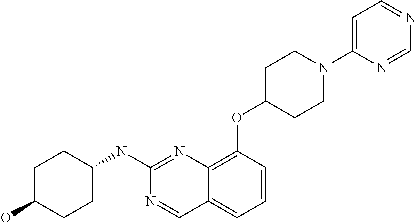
C1C(O)CCC(NC2=NC3=C(OC4CCN(C5=CC=NC=N5)CC4)C=CC=C3C=N2)C1
